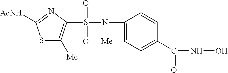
S1C([Me])=C(S(=O)(=O)N([Me])C2=CC=C(C(NO)=O)C=C2)N=C1[AcNH]
